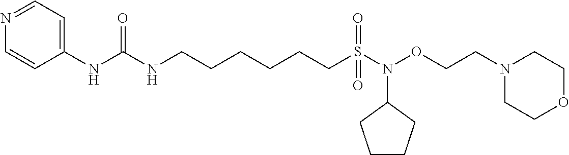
C1=CC(NC(NCCCCCCS(=O)(=O)N(OCCN2CCOCC2)C2CCCC2)=O)=CC=N1
